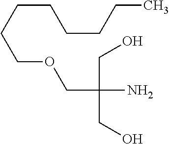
C(OCC(CO)(CO)N)CCCCCCC
